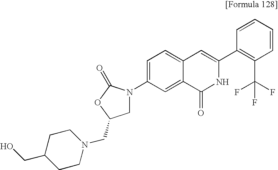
C1N(C2=CC=C3C(=C2)C(=O)NC(C2=C(C(F)(F)F)C=CC=C2)=C3)C(=O)OC1CN1CCC(CO)CC1
